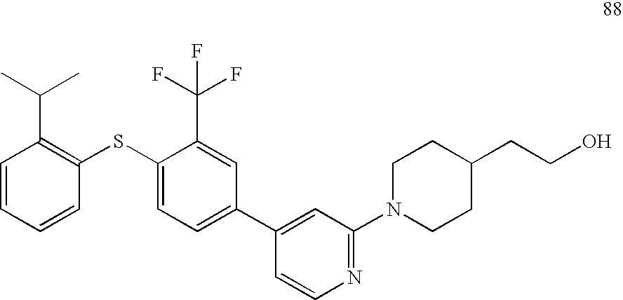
C1=CC=CC(SC2=CC=C(C3=CC(N4CCC(CCO)CC4)=NC=C3)C=C2C(F)(F)F)=C1C(C)C
